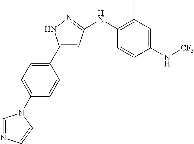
C1(C2=CC=C(N3C=NC=C3)C=C2)=CC(NC2=C(C)C=C(N[CF3])C=C2)=NN1
